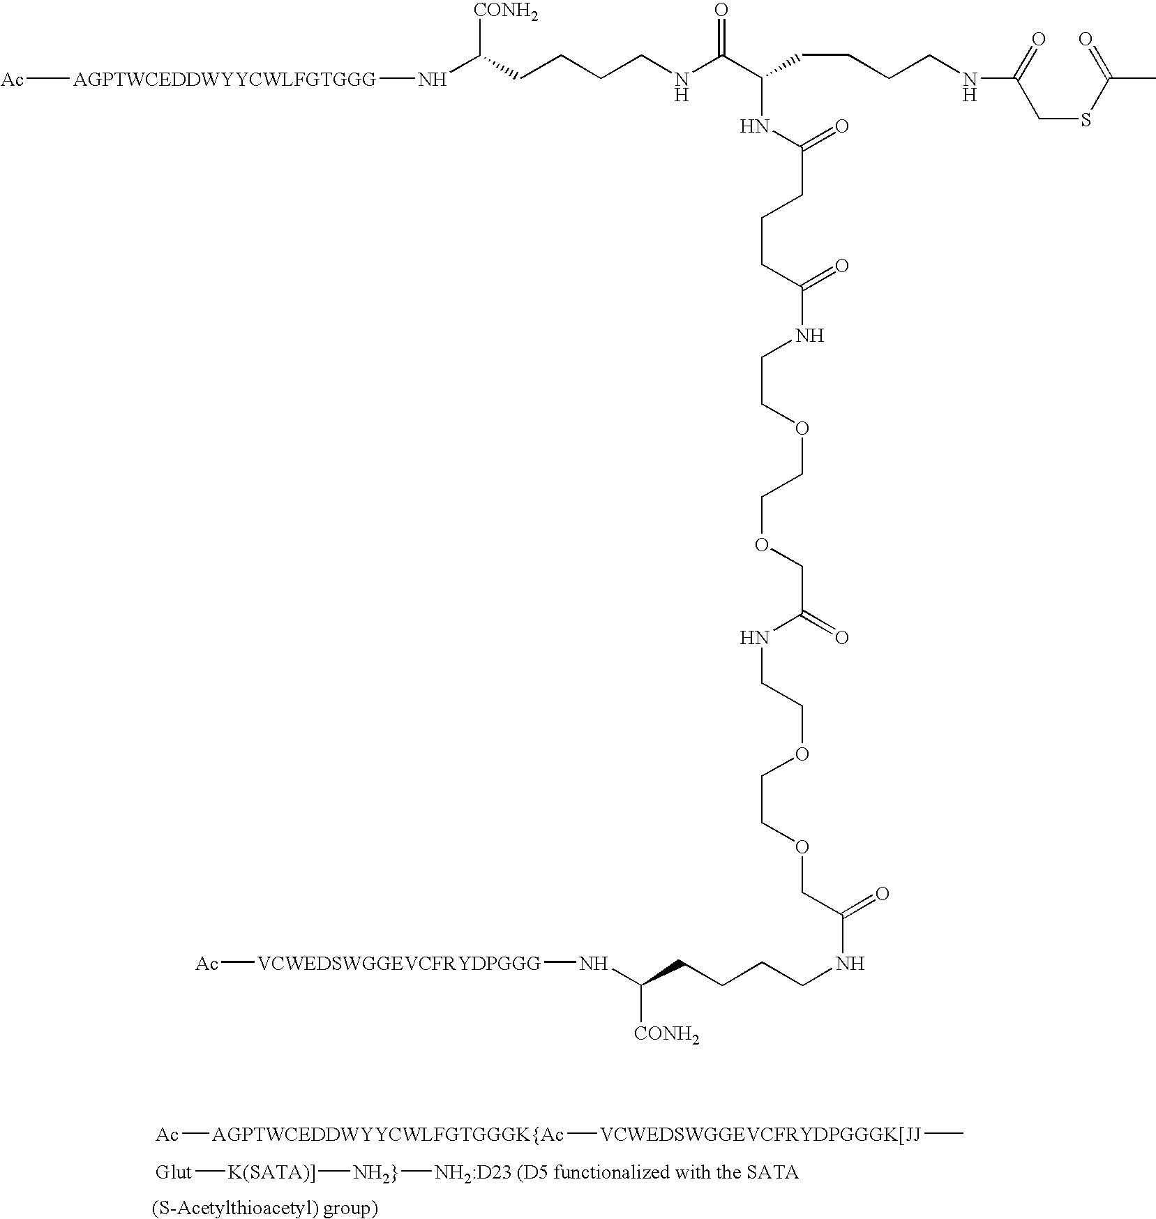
[Ac][AGPTWCEDDWYYCWLFGTGGGK{Ac][VCWEDSWGGEVCFRYDPGGGK[JJ]C.[Ac][AGPTWCEDDWYYCWLFGTGGG]NC(CCCCNC(=O)C(CCCCNC(CSC(C)=O)=O)NC(CCCC(NCCOCCOCC(NCCOCCOCC(NCCCCC(N[VCWEDSWGGEVCFRYDPGGG][Ac])[CONH2])=O)=O)=O)=O)[CONH2].[Glut][K(SATA)]][NH2}][NH2:D23 (D5 functionalized with the SATA]
